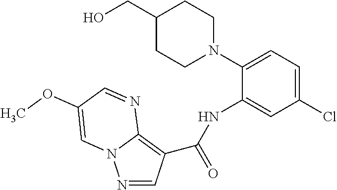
N1=CC(C(=O)NC2=CC(Cl)=CC=C2N2CCC(CO)CC2)=C2N1C=C(OC)C=N2
